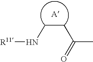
[R11]NCCC(C)=O
